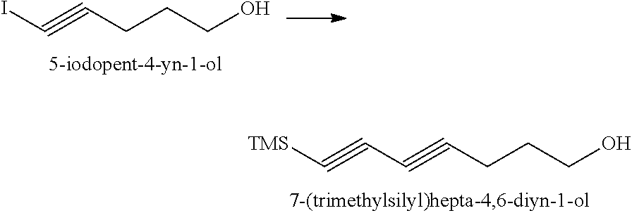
C(#CCCCO)I.[TMS]C#CC#CCCCO
